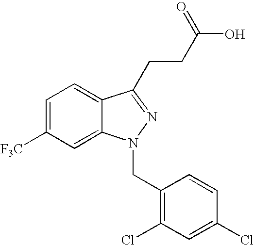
C1=C([F3C])C=C2C(=C1)C(CCC(O)=O)=NN2CC1=C(Cl)C=C(Cl)C=C1
